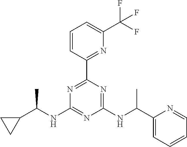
N1=C(C2=NC(C(F)(F)F)=CC=C2)N=C(NC(C2=CC=CC=N2)C)N=C1NC(C1CC1)C
